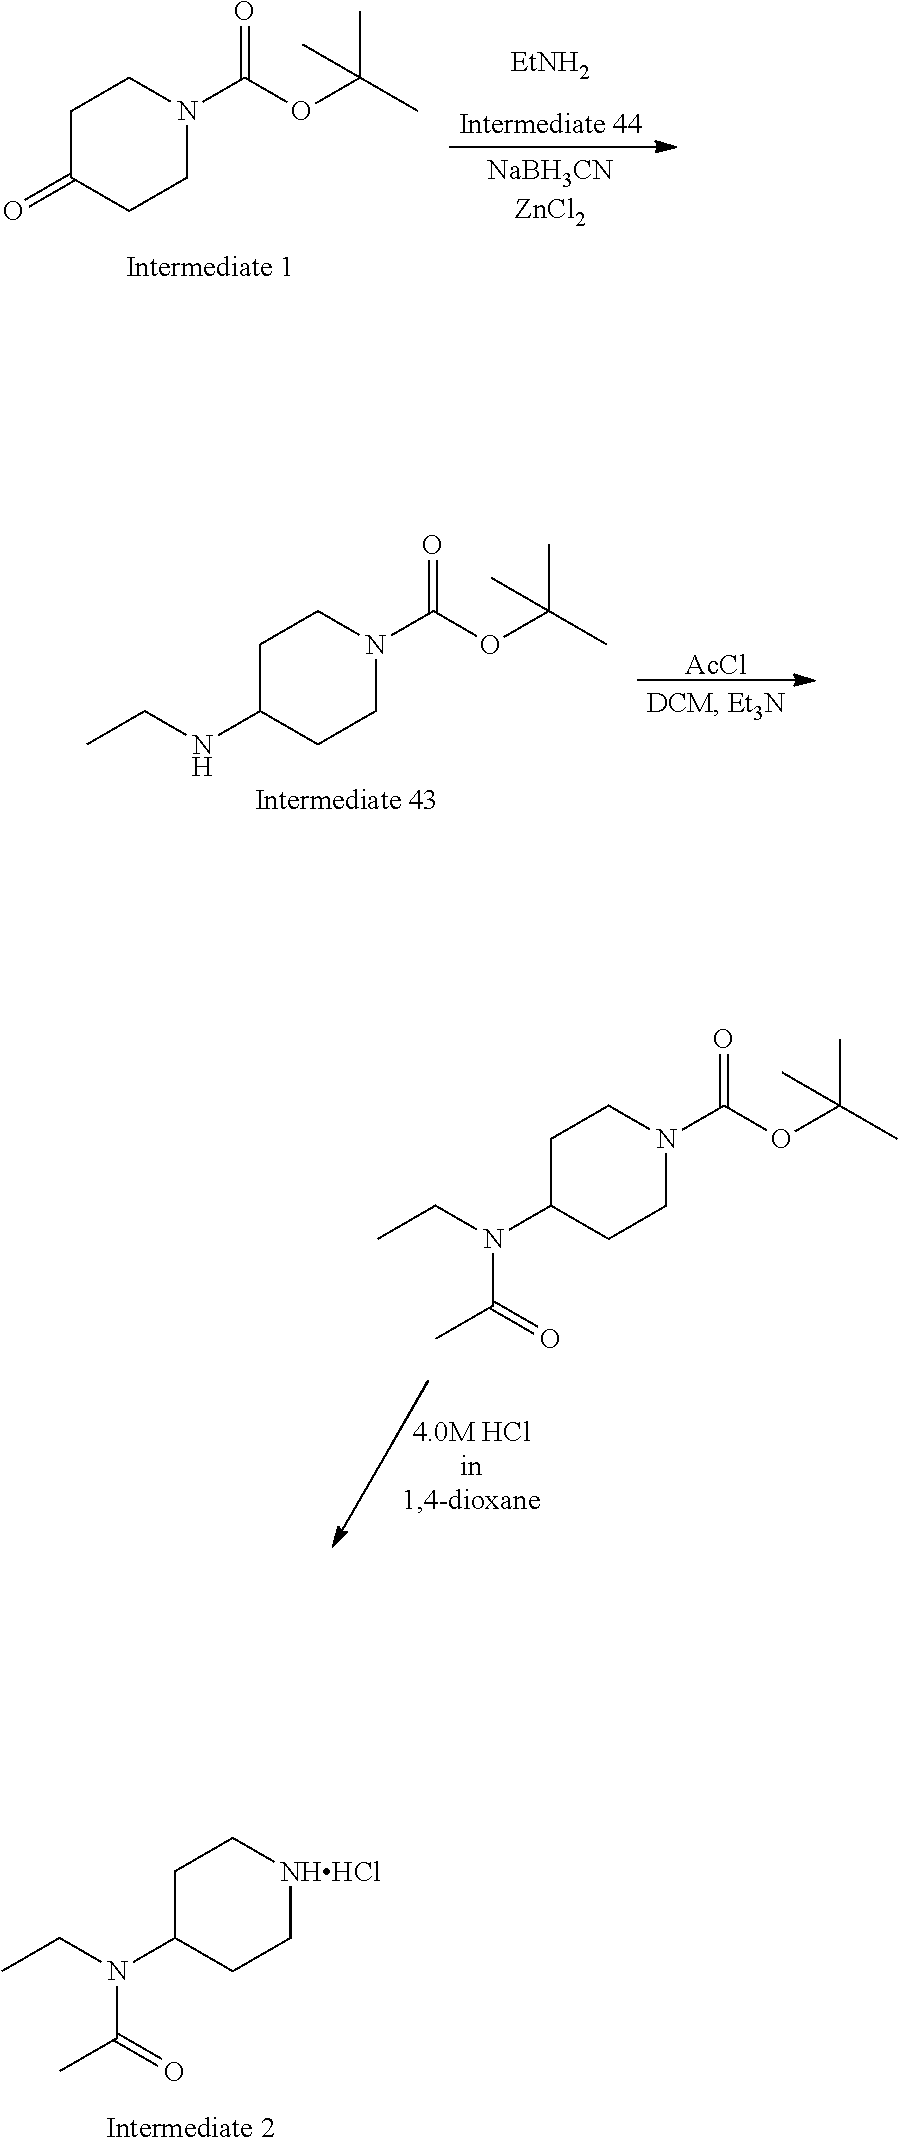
C1C(=O)CCN(C(OC(C)(C)C)=O)C1.[EtNH2].[AcCl].C1C(NCC)CCN(C(OC(C)(C)C)=O)C1.C1C(N(CC)C(C)=O)CCN(C(OC(C)(C)C)=O)C1.C1C(N(CC)C(C)=O)CC[NHHCl]C1
